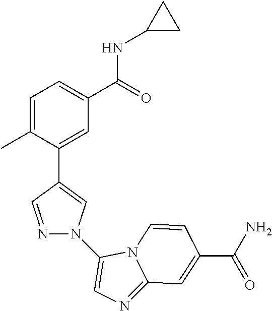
C1=C(C)C(C2=CN(C3=CN=C4N3C=CC(C(N)=O)=C4)N=C2)=CC(C(=O)NC2CC2)=C1
